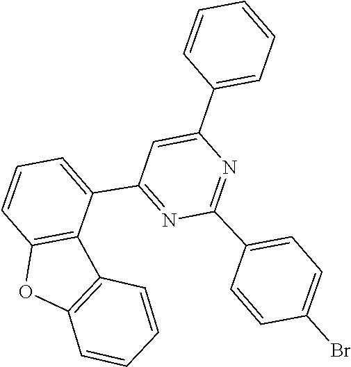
C1=CC=CC=C1C1=CC(C2=CC=CC3=C2C2=C(O3)C=CC=C2)=NC(C2=CC=C(Br)C=C2)=N1
